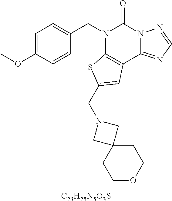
[C23H25N5O3S].N1(CC2=CC=C(OC)C=C2)C2=C(C3=NC=NN3C1=O)C=C(CN1CC3(C1)CCOCC3)S2
